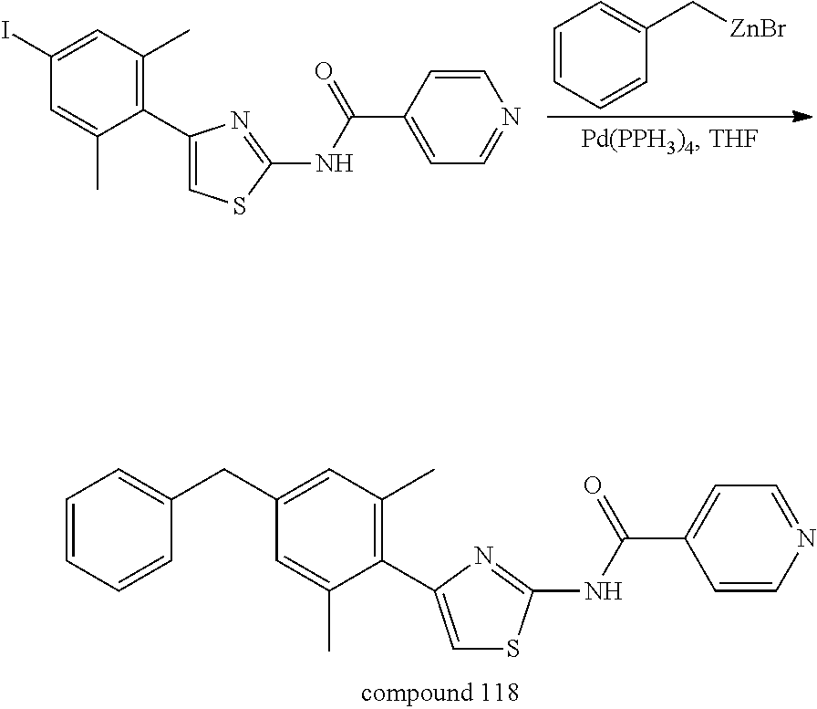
C1=CC=CC(C[ZnBr])=C1.C1(C2=CSC(NC(C3=CC=NC=C3)=O)=N2)=C(C)C=C(I)C=C1C.C1=CC=CC(CC2=CC(C)=C(C3=CSC(NC(C4=CC=NC=C4)=O)=N3)C(C)=C2)=C1
